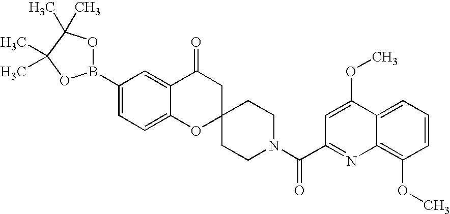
C12=CC=C(B3OC(C)(C)C(C)(C)O3)C=C1C(=O)CC1(O2)CCN(C(C2=NC3=C(OC)C=CC=C3C(OC)=C2)=O)CC1
